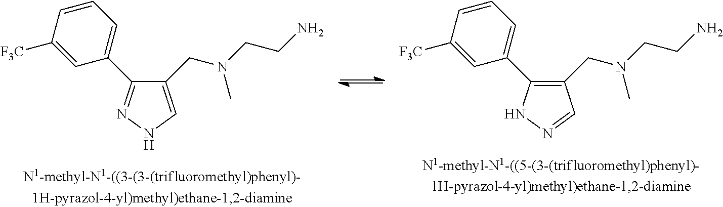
C1(CN(CCN)C)=CNN=C1C1=CC=CC([F3C])=C1.C1(CN(CCN)C)=C(C2=CC=CC([F3C])=C2)NN=C1
